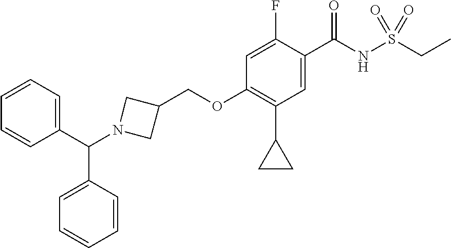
C1=CC=CC(C(N2CC(COC3=C(C4CC4)C=C(C(=O)NS(CC)(=O)=O)C(F)=C3)C2)C2=CC=CC=C2)=C1
